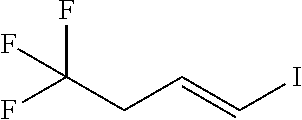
FC(CC=CI)(F)F
